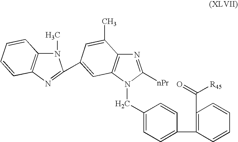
N1(C)C2=C(N=C1C1=CC3=C(N=C([nPr])N3CC3=CC=C(C4=C(C(=O)[R45])C=CC=C4)C=C3)C(C)=C1)C=CC=C2
